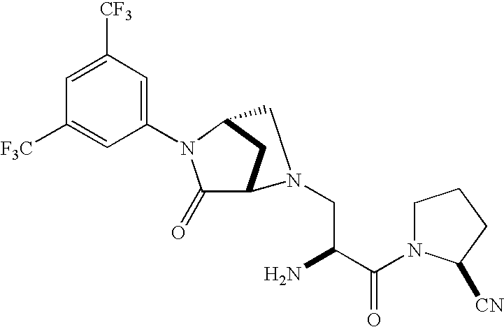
C1(=O)C2CC(N1C1=CC([CF3])=CC([F3C])=C1)CN2CC(C(N1CCCC1[CN])=O)N
